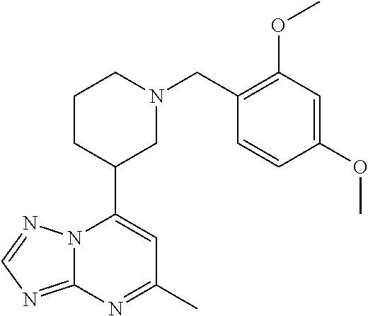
N12C(=NC=N1)N=C(C)C=C2C1CN(CC2=C(OC)C=C(OC)C=C2)CCC1
